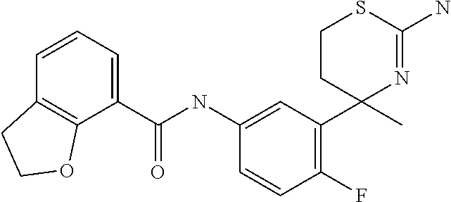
C1(C(NC2=CC(C3(C)N=C(N)SCC3)=C(F)C=C2)=O)=CC=CC2=C1OCC2
